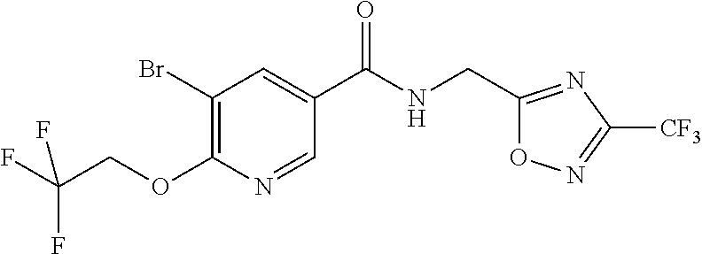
BrC1=C(OCC(F)(F)F)N=CC(C(NCC2=NC([CF3])=NO2)=O)=C1
